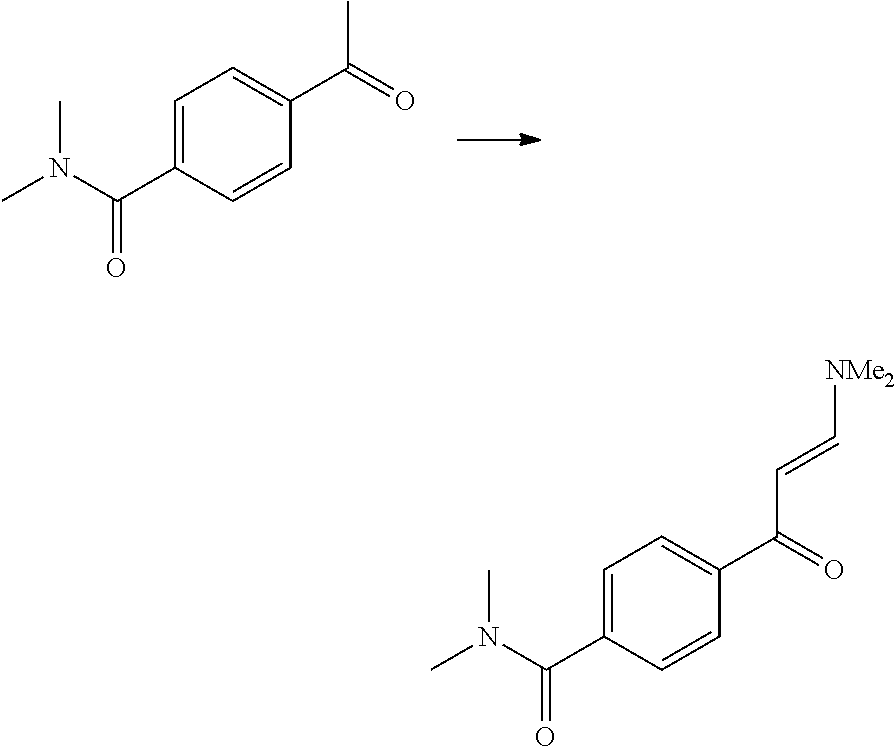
C1=C(C(N(C)C)=O)C=CC(C(=O)C)=C1.C1=C(C(N(C)C)=O)C=CC(C(=O)C=C[NMe2])=C1
